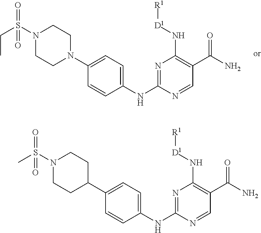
N1=C(NC2=CC=C(N3CCN(S(CC)(=O)=O)CC3)C=C2)N=CC(C(N)=O)=C1N[D1][R1].N1=C(NC2=CC=C(C3CCN(S(C)(=O)=O)CC3)C=C2)N=CC(C(N)=O)=C1N[D1][R1]
